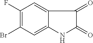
C1(F)=C(Br)C=C2C(=C1)C(=O)C(=O)N2
